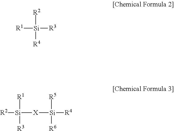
[R1][Si]([R3])([R2])[R4].[R2][Si]([X][Si]([R5])([R6])[R4])([R1])[R3]
